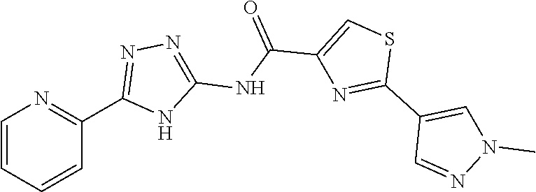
C1=CC=CC(C2=NN=C(NC(C3=CSC(C4=CN(C)N=C4)=N3)=O)N2)=N1
